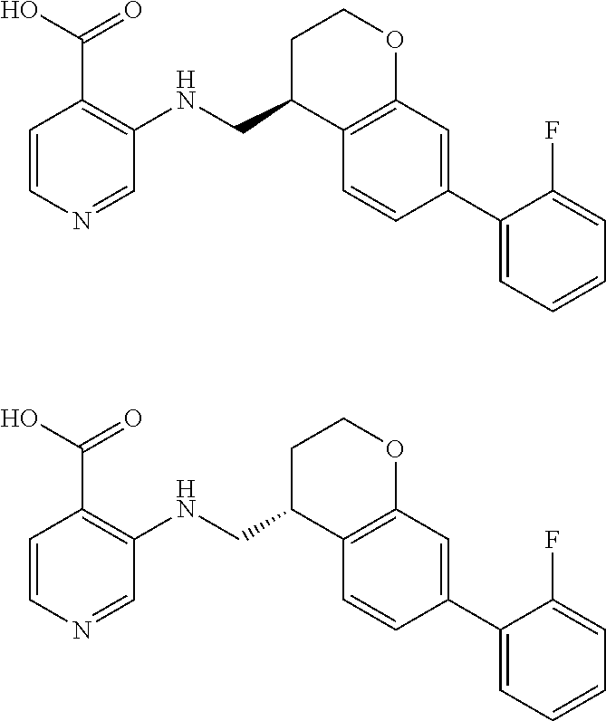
C1=CN=CC(NCC2C3=C(OCC2)C=C(C2=CC=CC=C2F)C=C3)=C1C(O)=O.C1=CN=CC(NCC2C3=C(OCC2)C=C(C2=CC=CC=C2F)C=C3)=C1C(O)=O
